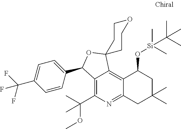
C12=C(C(OC)(C)C)N=C3C(=C1C1(OC2C2=CC=C(C(F)(F)F)C=C2)CCOCC1)C(O[Si](C)(C)C(C)(C)C)CC(C)(C)C3
